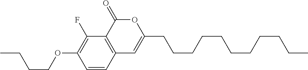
C1=CC2=C(C(F)=C1OCCCC)C(=O)OC(CCCCCCCCCCC)=C2
